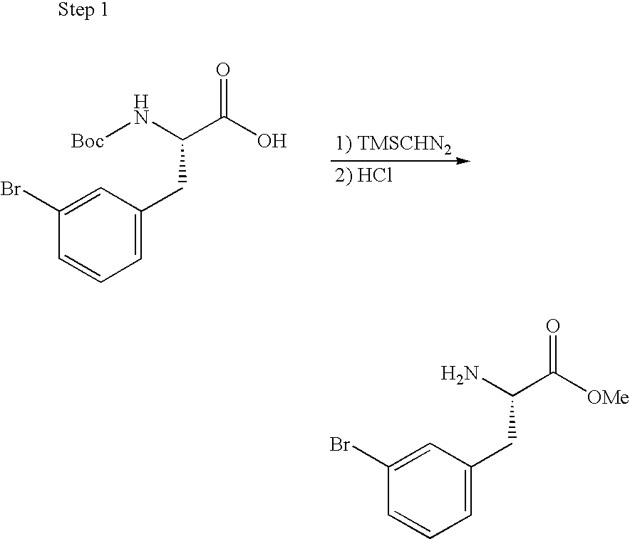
C1=C(Br)C=CC=C1CC(C([OMe])=O)N.C1=C(Br)C=CC=C1CC(C(O)=O)N[Boc]
